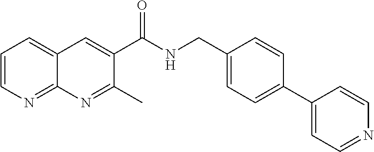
C1=CN=C2C(=C1)C=C(C(NCC1=CC=C(C3=CC=NC=C3)C=C1)=O)C(C)=N2
